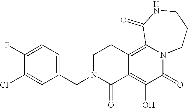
C1N(CC2=CC=C(F)C(Cl)=C2)C(=O)C2=C(O)C(=O)N3C(=C2C1)C(=O)NCCC3
